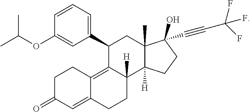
C1=C(OC(C)C)C=CC=C1C1CC2(C)C([H])(C3([H])CCC4=CC(=O)CCC4=C13)CCC2(O)C#CC(F)(F)F
